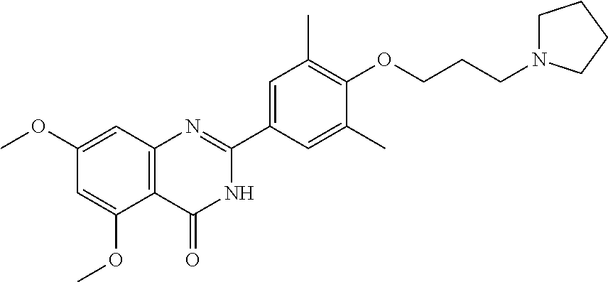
C1(OC)=CC2=C(C(OC)=C1)C(=O)NC(C1=CC(C)=C(OCCCN3CCCC3)C(C)=C1)=N2
